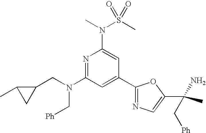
N1=C(N(CC2C(C)C2)C[Ph])C=C(C2=NC=C(C(C)(N)C[Ph])O2)C=C1N(S(C)(=O)=O)C
